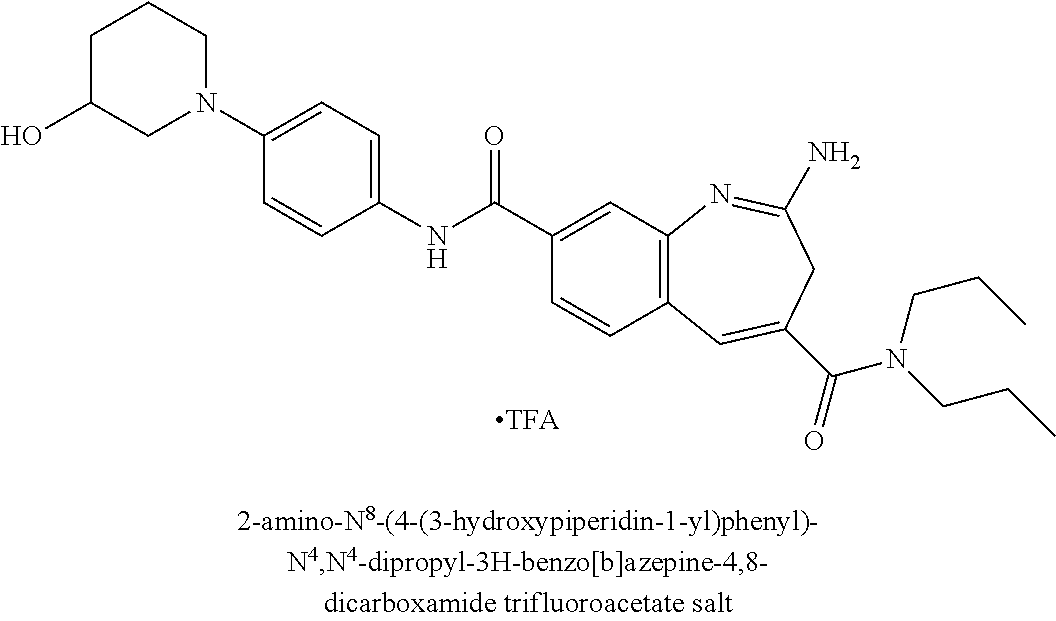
C1(NC(C2=CC3=C(C=C2)C=C(C(=O)N(CCC)CCC)CC(N)=N3)=O)=CC=C(N2CCCC(O)C2)C=C1.[TFA]
